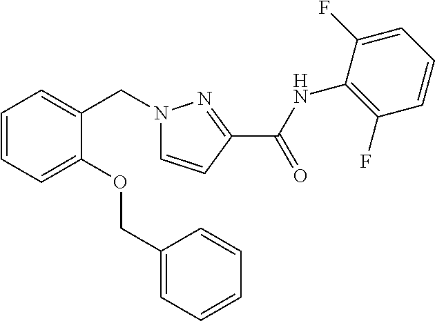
C1=CC=C(OCC2=CC=CC=C2)C(CN2C=CC(C(NC3=C(F)C=CC=C3F)=O)=N2)=C1
